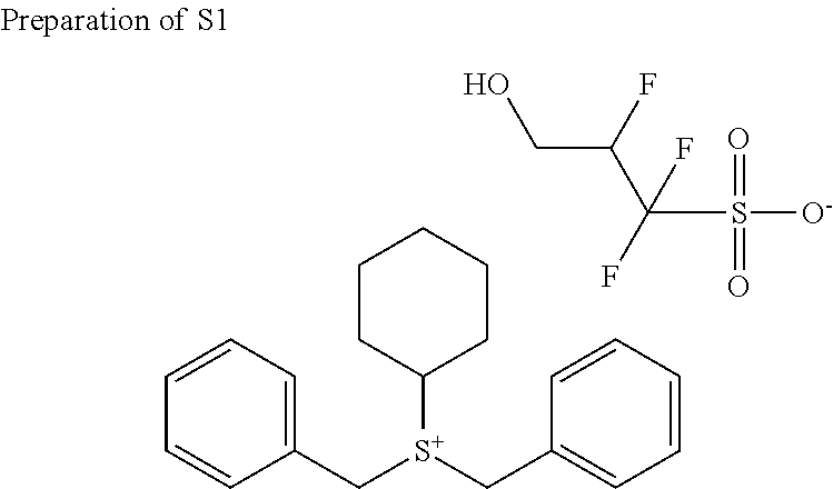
C1(C[S+](CC2=CC=CC=C2)C2CCCCC2)=CC=CC=C1.OCC(C(S([O-])(=O)=O)(F)F)F
